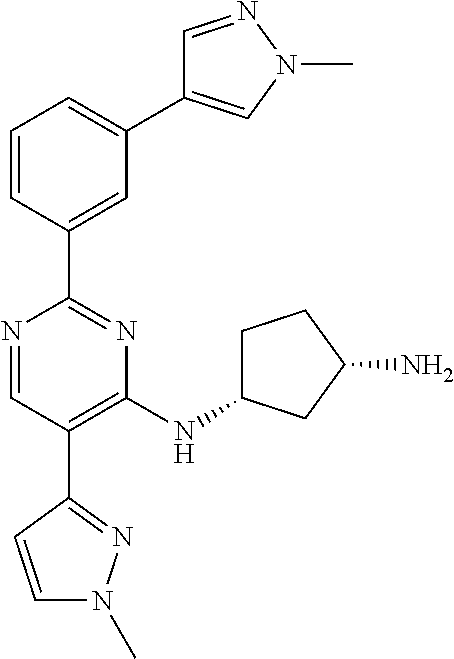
N1=CC(C2=NN(C)C=C2)=C(NC2CCC(N)C2)N=C1C1=CC(C2=CN(C)N=C2)=CC=C1
